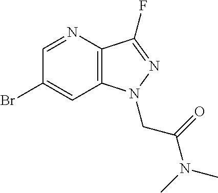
C1(Br)=CC2=C(C(F)=NN2CC(N(C)C)=O)N=C1
